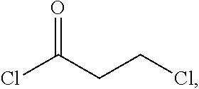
ClC(CCCl)=O
